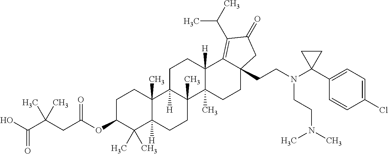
C1C(OC(CC(C(O)=O)(C)C)=O)C(C)(C)C2([H])C(C)(C1)C1([H])C(C)(CC2)C2(C)C([H])(CC1)C1=C(C(C)C)C(=O)CC1(CCN(C1(C3=CC=C(Cl)C=C3)CC1)CCN(C)C)CC2
